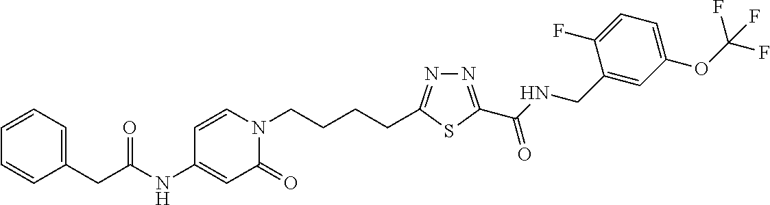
C1(NC(CC2=CC=CC=C2)=O)=CC(=O)N(CCCCC2=NN=C(C(NCC3=CC(OC(F)(F)F)=CC=C3F)=O)S2)C=C1
